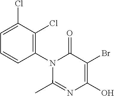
C1=C(Cl)C(Cl)=C(N2C(C)=NC(O)=C(Br)C2=O)C=C1
